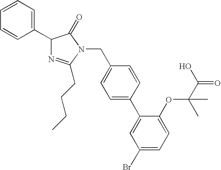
C1(C2=CC=CC=C2)N=C(CCCC)N(CC2=CC=C(C3=CC(Br)=CC=C3OC(C(=O)O)(C)C)C=C2)C1=O
